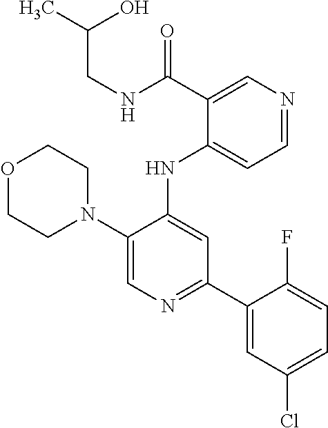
N1(C2=CN=C(C3=CC(Cl)=CC=C3F)C=C2NC2=CC=NC=C2C(=O)NCC(C)O)CCOCC1
